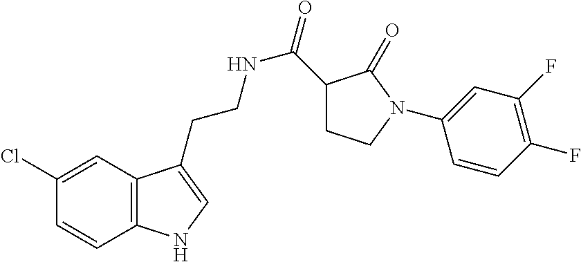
C12=C(C=C(Cl)C=C1)C(CCNC(=O)C1CCN(C3=CC(F)=C(F)C=C3)C1=O)=CN2
